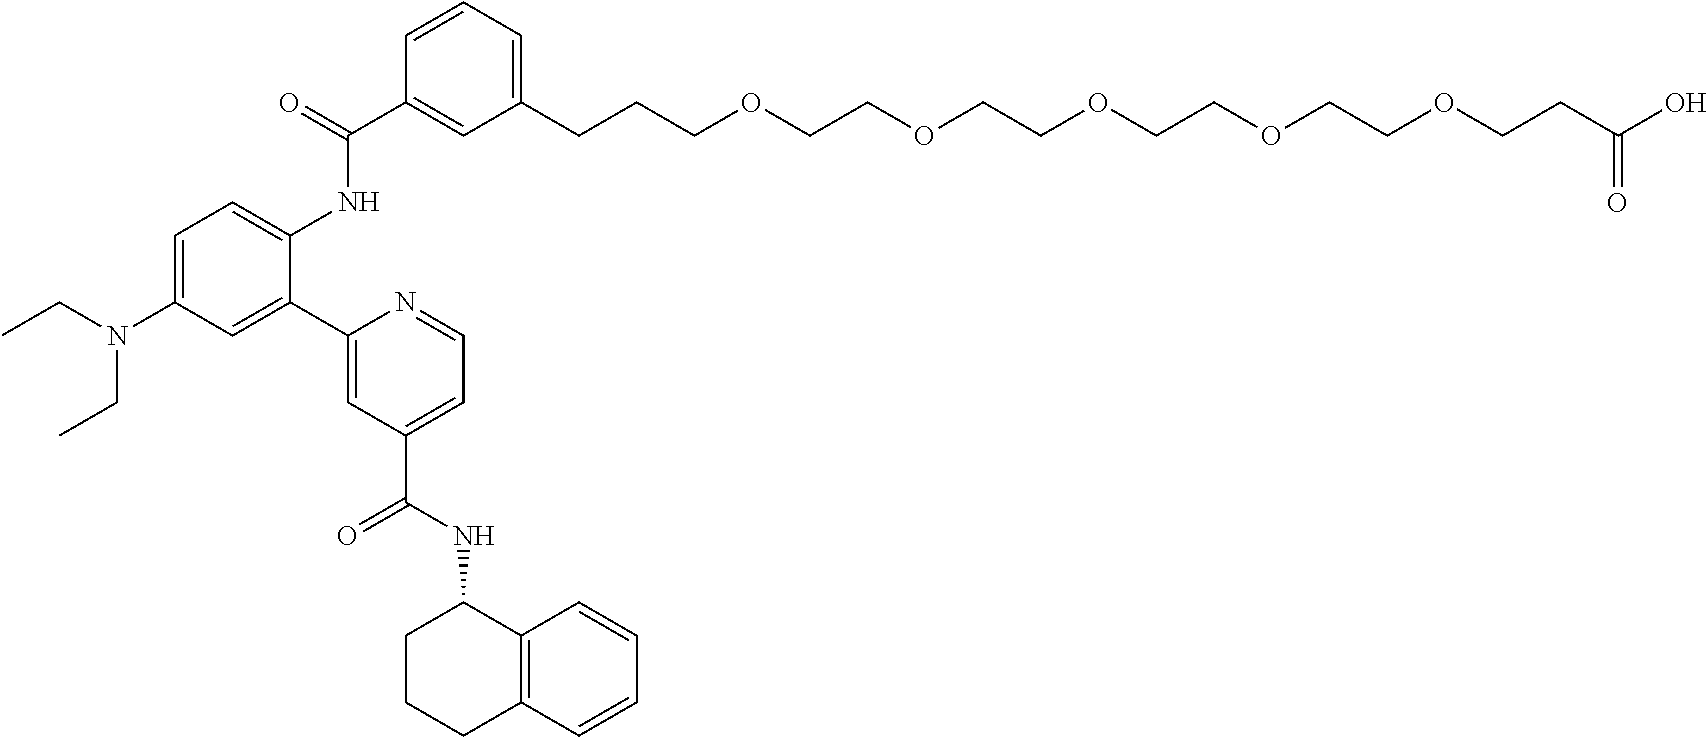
C(CCOCCOCCOCCOCCOCCC(O)=O)C1=CC=CC(C(NC2=CC=C(N(CC)CC)C=C2C2=CC(C(=O)NC3CCCC4=C3C=CC=C4)=CC=N2)=O)=C1
